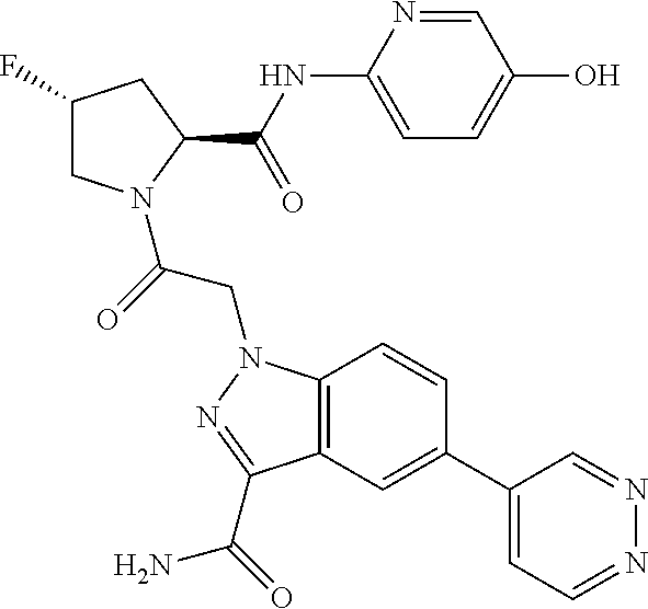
C1(F)CN(C(=O)CN2C3=C(C=C(C4=CC=NN=C4)C=C3)C(C(N)=O)=N2)C(C(NC2=CC=C(O)C=N2)=O)C1
